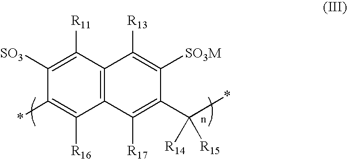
C12=C(C([R11])=C([SO3])C(*)=C1[R16])C([R13])=C([SO3M])C(C(*)([R14])[R15])=C2[R17]
